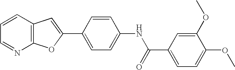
C1=CC2=C(N=C1)OC(C1=CC=C(NC(C3=CC=C(OC)C(OC)=C3)=O)C=C1)=C2
